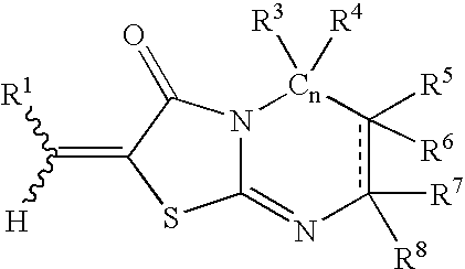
C12=Nc([R7])([R8])c([R5])([R6])[Cn]([R3])([R4])N1C(=O)C(=C([R1])[H])S2
